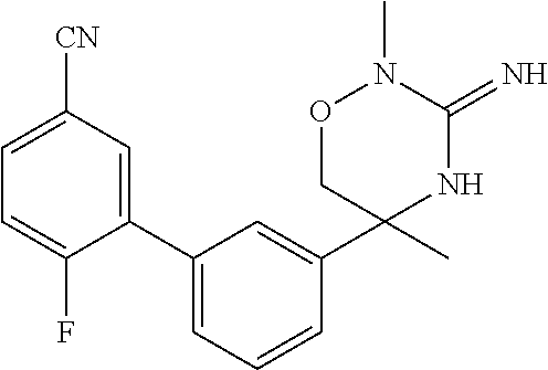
C1(C2=CC([CN])=CC=C2F)=CC=CC(C2(C)NC(=N)N(C)OC2)=C1
